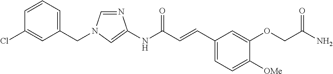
N1=CN(CC2=CC=CC(Cl)=C2)C=C1NC(C=CC1=CC=C([OMe])C(OCC(N)=O)=C1)=O
